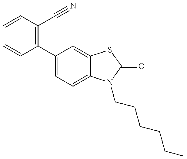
C1=CC(C2=CC=C3C(=C2)SC(=O)N3CCCCCC)=C(C#N)C=C1
